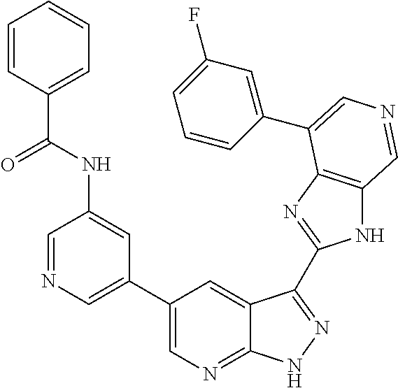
C1(C2=CN=C3C(=C2)C(C2=NC4=C(N2)C=NC=C4C2=CC(F)=CC=C2)=NN3)=CN=CC(NC(C2=CC=CC=C2)=O)=C1
